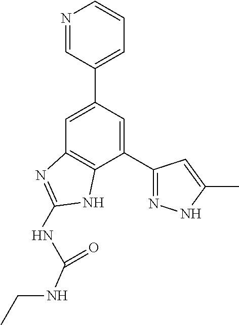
C1=C(C2=CC=CN=C2)C=C(C2=NNC(C)=C2)C2=C1N=C(NC(=O)NCC)N2
